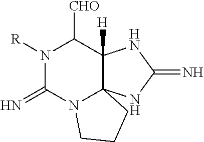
N1([R])C(=N)N2C3(C([H])(C1[CHO])NC(=N)N3)CCC2
